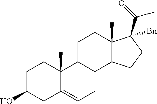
C1C(O)CC2=CCC3C(C2(C)C1)CCC1(C)C3CCC1(C(=O)C)[Bn]
